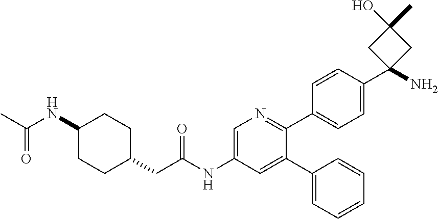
C1(NC(C)=O)CCC(CC(NC2=CN=C(C3=CC=C(C4(N)CC(C)(O)C4)C=C3)C(C3=CC=CC=C3)=C2)=O)CC1
